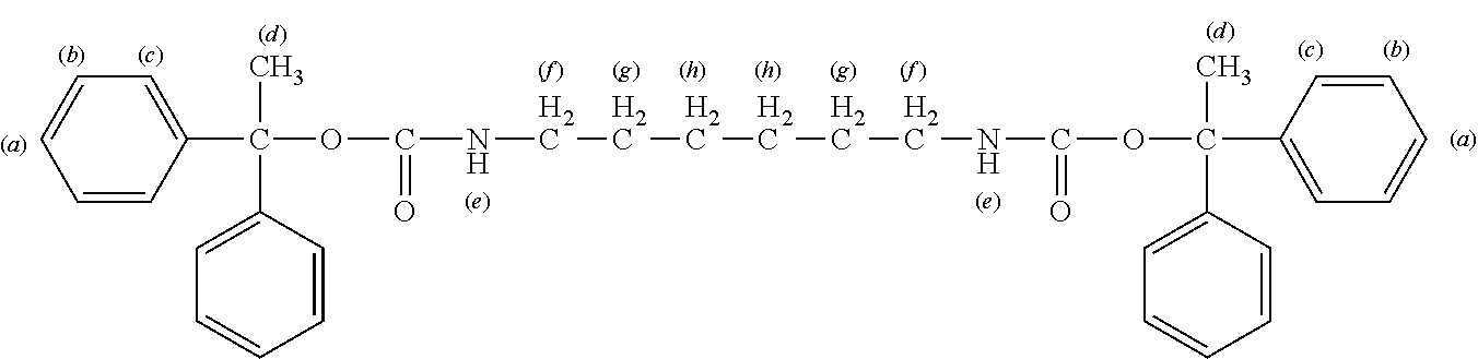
C1=CC(C(C)(C2=CC=CC=C2)OC(=O)NCCCCCCNC(OC(C)(C2=CC=CC=C2)C2=CC=CC=C2)=O)=CC=C1
